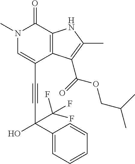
C(C1=CN(C)C(=O)C2=C1C(C(=O)OCC(C)C)=C(C)N2)#CC(O)(C1=CC=CC=C1)C(F)(F)F
